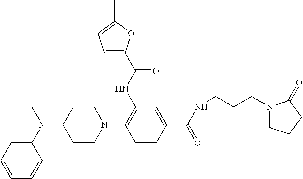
CN(C1=CC=CC=C1)C1CCN(C2=C(NC(C3=CC=C(C)O3)=O)C=C(C(=O)NCCCN3CCCC3=O)C=C2)CC1
